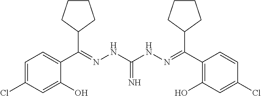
C1(C(=NNC(NN=C(C2=C(O)C=C(Cl)C=C2)C2CCCC2)=N)C2CCCC2)=CC=C(Cl)C=C1O
